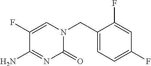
C1(=O)N(CC2=CC=C(F)C=C2F)C=C(F)C(N)=N1
